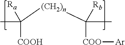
CC([(CH2)n]C(C)([COO][Ar])[Rb])([COOH])[Ra]
